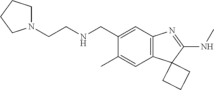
N(CC1=CC2=C(C=C1C)C1(C(NC)=N2)CCC1)CCN1CCCC1
